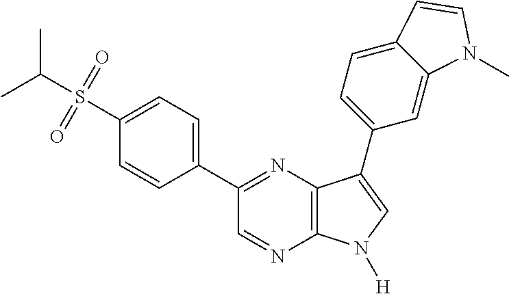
CC(S(=O)(=O)C1=CC=C(C2=NC3=C(N=C2)N([H])C=C3C2=CC=C3C(=C2)N(C)C=C3)C=C1)C
